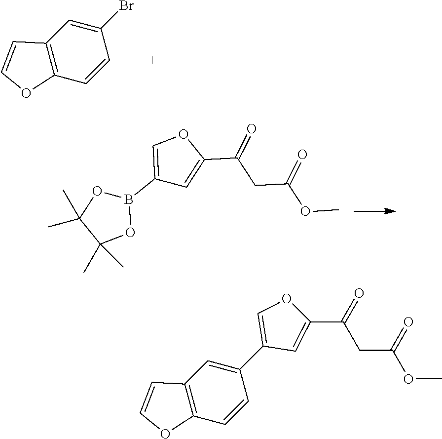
C1=C(Br)C=CC2=C1C=CO2.C1(B2OC(C)(C)C(C)(C)O2)=COC(C(=O)CC(=O)OC)=C1.C1=C(C2=COC(C(=O)CC(=O)OC)=C2)C=CC2=C1C=CO2
